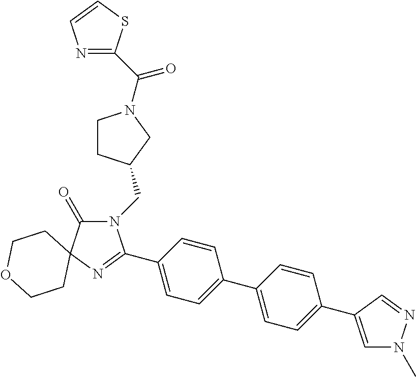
N1(CC2CCN(C(=O)C3=NC=CS3)C2)C(=O)C2(N=C1C1=CC=C(C3=CC=C(C4=CN(C)N=C4)C=C3)C=C1)CCOCC2
